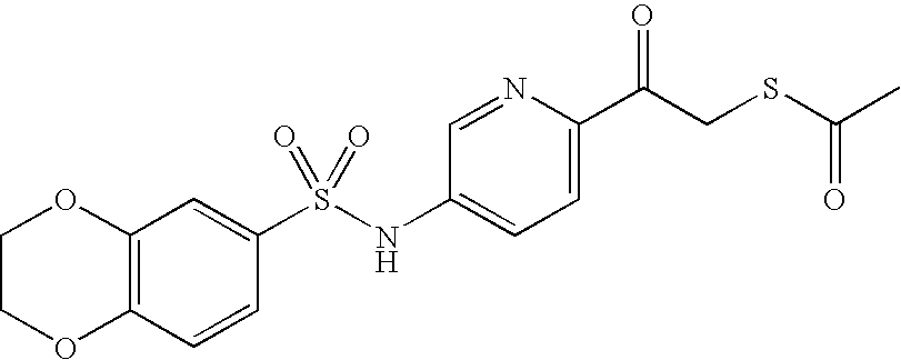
C12=C(C=CC(S(NC3=CC=C(C(CSC(C)=O)=O)N=C3)(=O)=O)=C1)OCCO2
